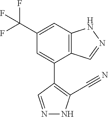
C12=C(C=C(C(F)(F)F)C=C1C1=C(C#N)NN=C1)NN=C2
